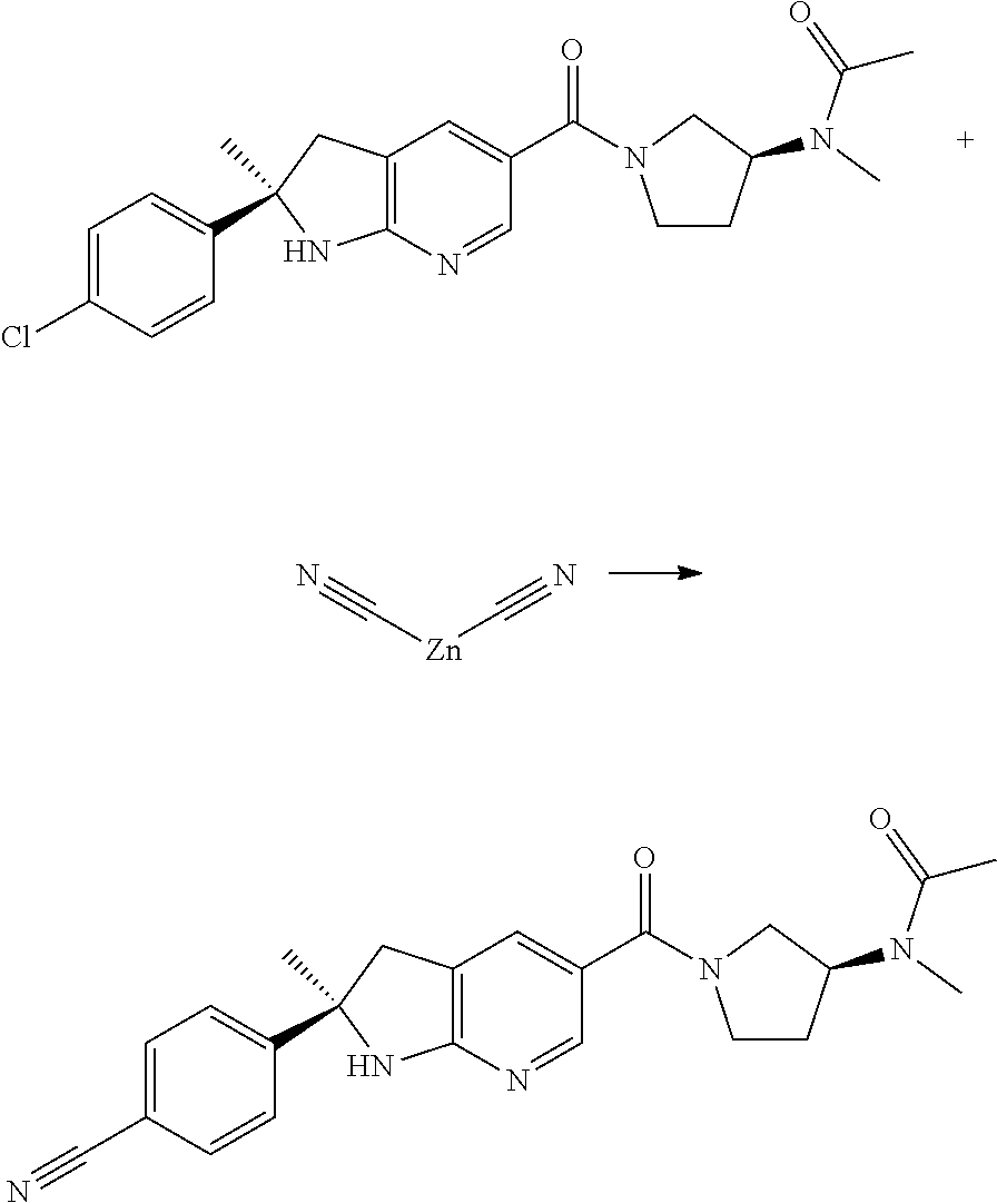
C12=C(N=CC(C(=O)N3CCC(N(C(C)=O)C)C3)=C1)NC(C)(C1=CC=C(C#N)C=C1)C2.C12=C(N=CC(C(=O)N3CCC(N(C(C)=O)C)C3)=C1)NC(C)(C1=CC=C(Cl)C=C1)C2.[Zn](C#N)C#N
